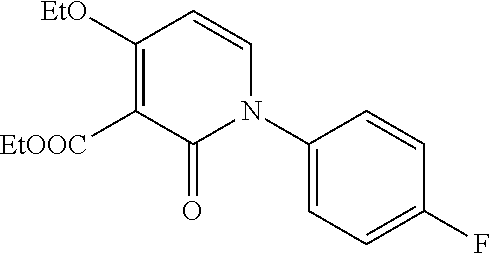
C1(N2C(=O)C([EtOOC])=C([EtO])C=C2)=CC=C(F)C=C1
